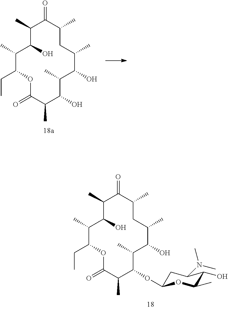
C1(C)C(CC)OC(=O)C(C)C(O)C(C)C(O)C(C)CC(C)C(=O)C(C)C1O.C1C(OC2C(C)C(O)C(C)CC(C)C(=O)C(C)C(O)C(C)C(CC)OC(=O)C2C)OC(C)C(O)C1N(C)C
